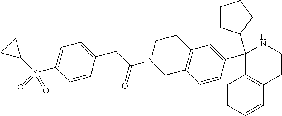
C1(C2=CC3=C(C=C2)CN(C(CC2=CC=C(S(C4CC4)(=O)=O)C=C2)=O)CC3)(C2CCCC2)C2=C(CCN1)C=CC=C2
